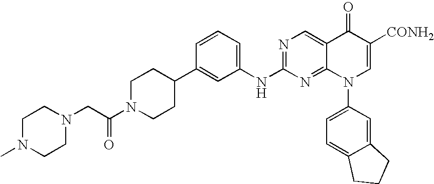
C1=CC=C(NC2=NC=C3C(=N2)N(C2=CC=C4C(=C2)CCC4)C=C([CONH2])C3=O)C=C1C1CCN(C(CN2CCN(C)CC2)=O)CC1
